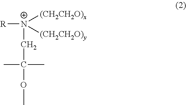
[R][N+]([(CH2CH2O)x])([(CH2CH2O)y])CC(C)(C)OC
